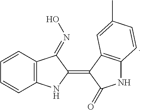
C12=C(C=CC=C1)C(=NO)C(=C1C(=O)NC3=C1C=C(C)C=C3)N2
